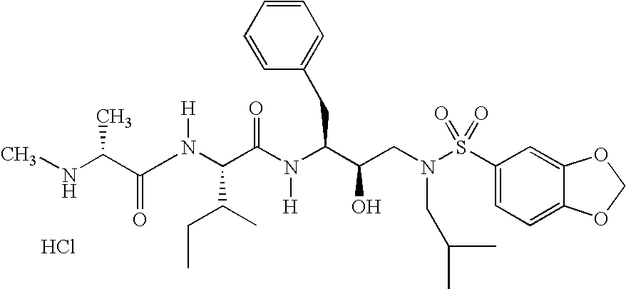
N(C(C)C(C)=O)C.N([H])C(C(=O)N([H])C(CC1=CC=CC=C1)C(O)CN(S(C1=CC=C2C(=C1)OCO2)(=O)=O)CC(C)C)C(CC)C.Cl
